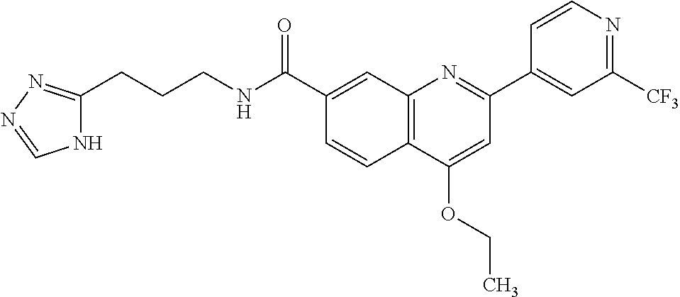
C1(C(NCCCC2=NN=CN2)=O)=CC2=C(C=C1)C(OCC)=CC(C1=CC([CF3])=NC=C1)=N2
